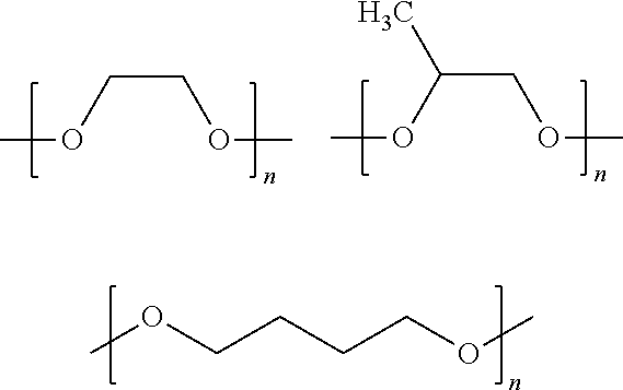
COCCCCOC.COCCOC.COC(COC)C
